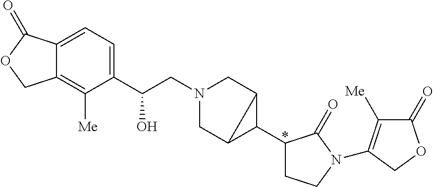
C(CN1CC2C(C3CCN(C4=C([Me])C(=O)OC4)C3=O)C2C1)(C1=CC=C2C(=C1[Me])COC2=O)O
